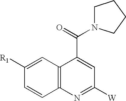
C1([R1])=CC2=C(C=C1)N=C([W])C=C2C(=O)N1CCCC1
